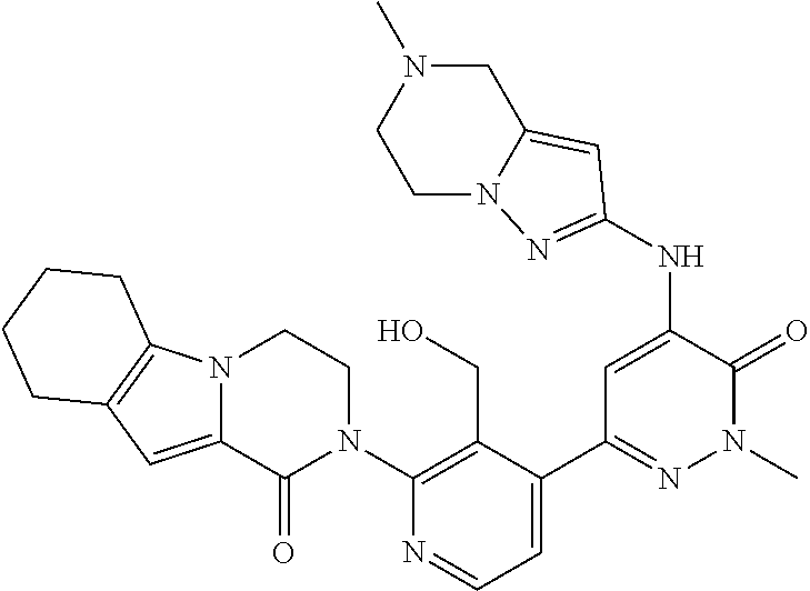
C1(N2CCN3C(=CC4=C3CCCC4)C2=O)=C(CO)C(C2=NN(C)C(=O)C(NC3=NN4C(=C3)CN(C)CC4)=C2)=CC=N1
